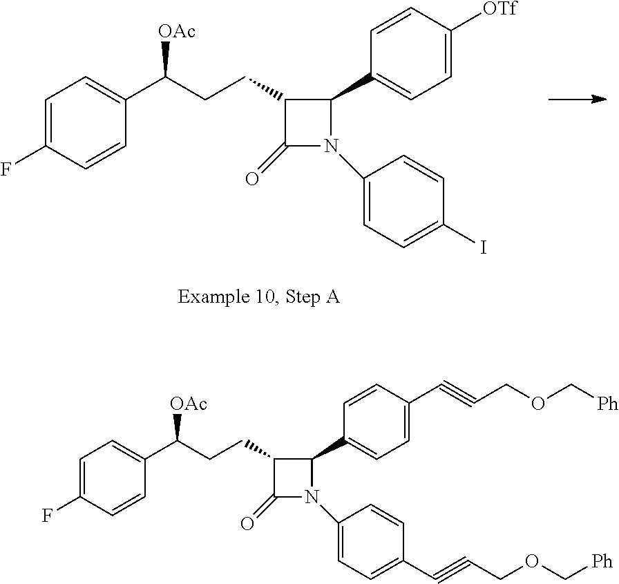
C1(CCC(C2=CC=C(F)C=C2)[OAc])C(=O)N(C2=CC=C(I)C=C2)C1C1=CC=C([OTf])C=C1.C1(CCC(C2=CC=C(F)C=C2)[OAc])C(=O)N(C2=CC=C(C#CCOC[Ph])C=C2)C1C1=CC=C(C#CCOC[Ph])C=C1
